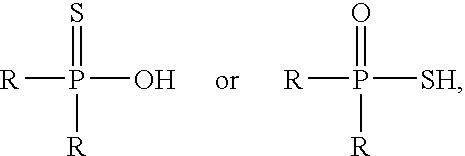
[R]P(=S)([R])O.[R]P(=O)([R])[SH]
